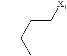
C(C[X1])C(C)C
